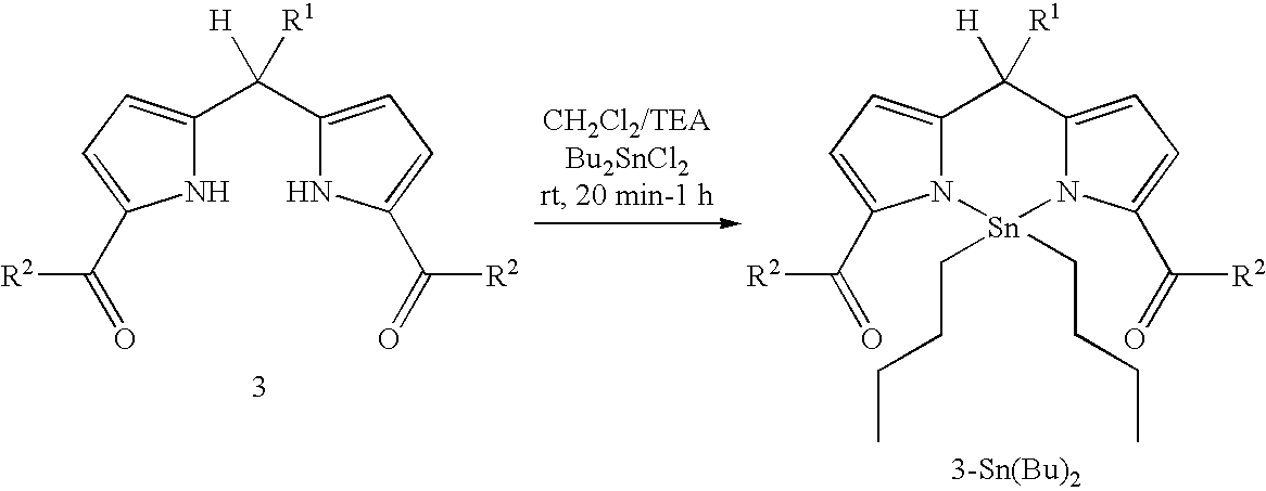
N1C(C(C2=CC=C(C(=O)[R2])N2)([H])[R1])=CC=C1C(=O)[R2].N12C(=CC=C1C(=O)[R2])C([H])([R1])C1=CC=C(C(=O)[R2])N1[Sn]2(CCCC)CCCC
